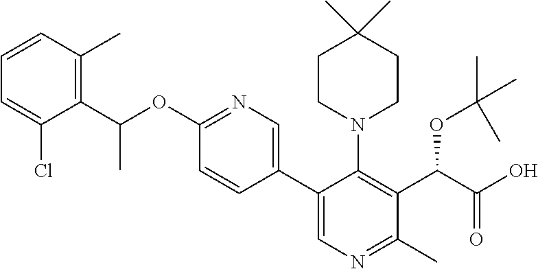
C1=CC(C)=C(C(OC2=NC=C(C3=CN=C(C)C(C(C(O)=O)OC(C)(C)C)=C3N3CCC(C)(C)CC3)C=C2)C)C(Cl)=C1
